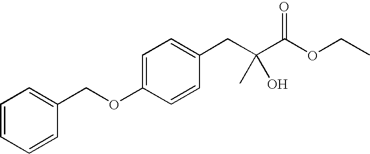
C1=CC=CC(COC2=CC=C(CC(C(OCC)=O)(C)O)C=C2)=C1
